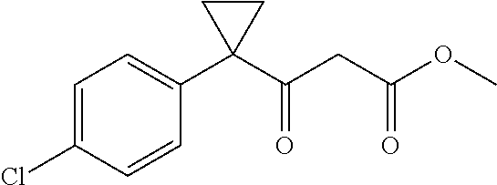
C1=C(Cl)C=CC(C2(C(CC(OC)=O)=O)CC2)=C1
